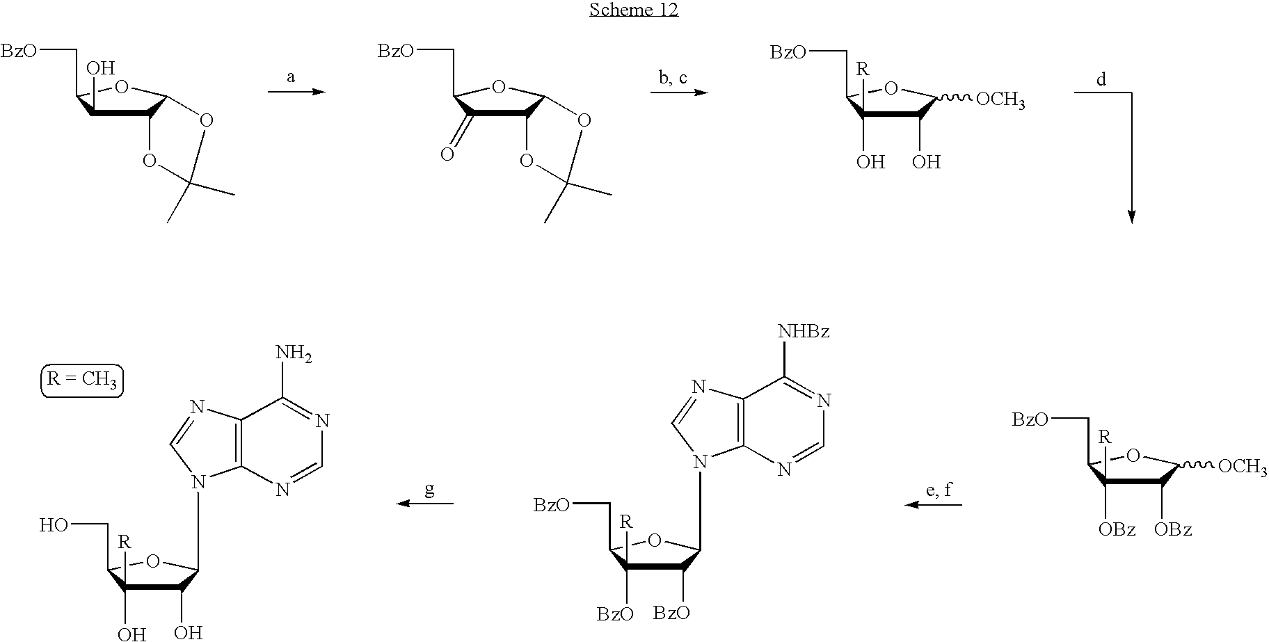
C12C(O)C(C[BzO])OC1OC(C)(C)O2.C1(O)C(O)([R])C(C[BzO])OC1[OCH3].C12C(=O)C(C[BzO])OC1OC(C)(C)O2.C1([BzO])C([BzO])([R])C(C[BzO])OC1N1C2=C(N=C1)C([NHBz])=NC=N2.C1(O)C(O)([R])C(CO)OC1N1C2=C(N=C1)C(N)=NC=N2.C1([OBz])C([OBz])([R])C(C[BzO])OC1[OCH3]
